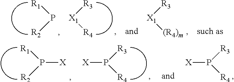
[R1]P[R2].[R3][X1][R4].[R3][X1][(R4)m].[R3]P([R4])[X].[R1]P([R2])[X].[R3]P([R4])[X]
